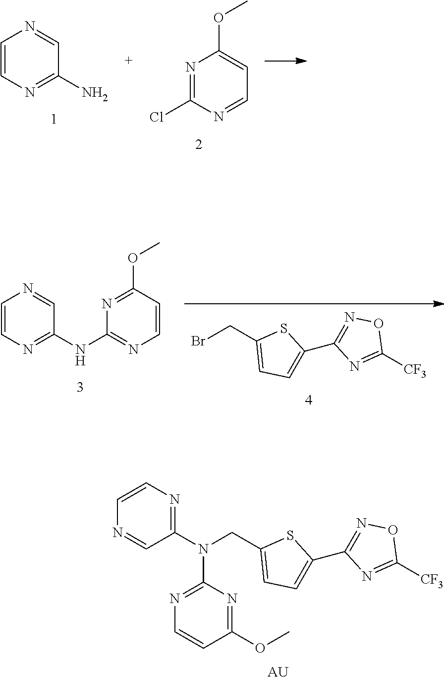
N1=C(N(CC2=CC=C(C3=NOC([CF3])=N3)S2)C2=NC=CC(OC)=N2)C=NC=C1.[AU].N1=C(Cl)N=CC=C1OC.C1=CN=C(N)C=N1.BrCC1=CC=C(C2=NOC([CF3])=N2)S1.C1=CN=C(NC2=NC=CC(OC)=N2)C=N1
